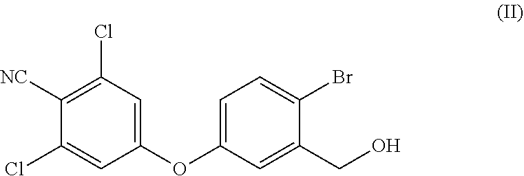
C1=C(Br)C(CO)=CC(OC2=CC(Cl)=C([NC])C(Cl)=C2)=C1
